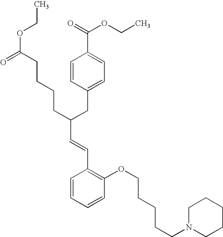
C1=CC=CC(OCCCCCN2CCCCC2)=C1C=CC(CCCCC(OCC)=O)CC1=CC=C(C(=O)OCC)C=C1
